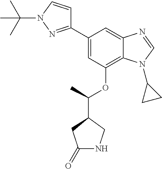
C1(C2=CC(OC(C3CC(=O)NC3)C)=C3C(=C2)N=CN3C2CC2)=NN(C(C)(C)C)C=C1
